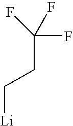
[Li]CCC(F)(F)F
